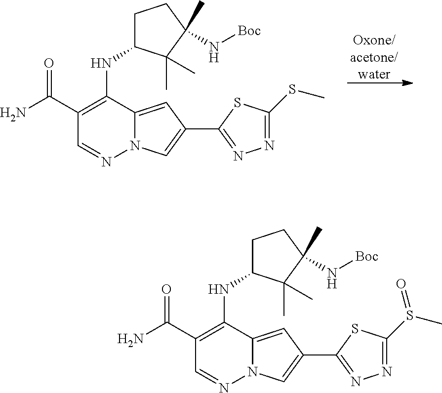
O=C(C1=C(NC2CCC(C)(N[Boc])C2(C)C)C2=CC(C3=NN=C(SC)S3)=CN2N=C1)N.[Oxone/acetone/water].O=C(C1=C(NC2CCC(C)(N[Boc])C2(C)C)C2=CC(C3=NN=C(S(C)=O)S3)=CN2N=C1)N
